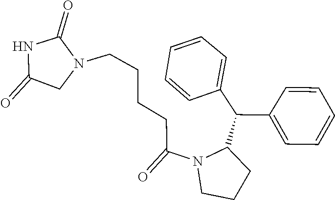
C1=CC=CC=C1C(C1=CC=CC=C1)C1N(C(=O)CCCCN2CC(=O)NC2=O)CCC1
